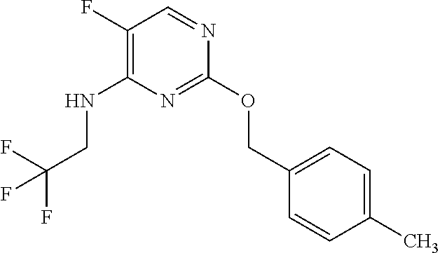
N(C1=C(F)C=NC(OCC2=CC=C(C)C=C2)=N1)CC(F)(F)F
